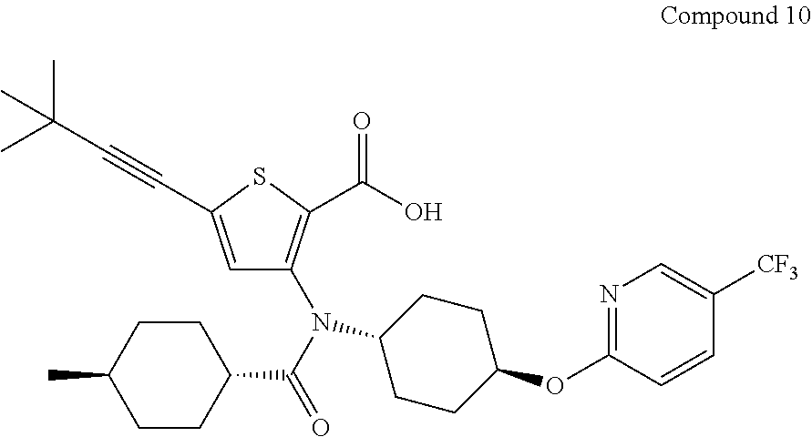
C1=C(C#CC(C)(C)C)SC(C(O)=O)=C1N(C(=O)C1CCC(C)CC1)C1CCC(OC2=NC=C([CF3])C=C2)CC1
